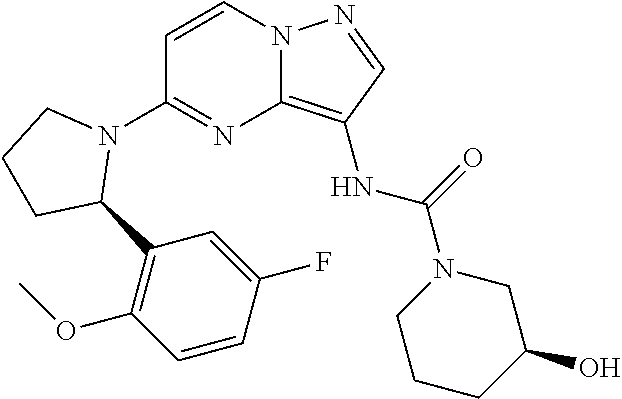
C1=CN2C(=C(NC(N3CCCC(O)C3)=O)C=N2)N=C1N1CCCC1C1=C(OC)C=CC(F)=C1
